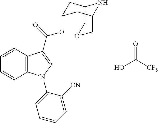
O=C(O)[CF3].C1=CC2=C(C=C1)N(C1=CC=CC=C1[CN])C=C2C(OC1CC2COCC(C1)N2)=O
